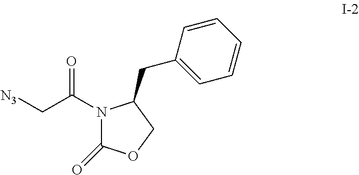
N1(C(C[N3])=O)C(=O)OCC1CC1=CC=CC=C1
